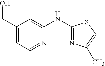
C1(CO)=CC=NC(NC2=NC(C)=CS2)=C1
